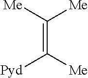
C(=C([Me])[Pyd])([Me])[Me]
